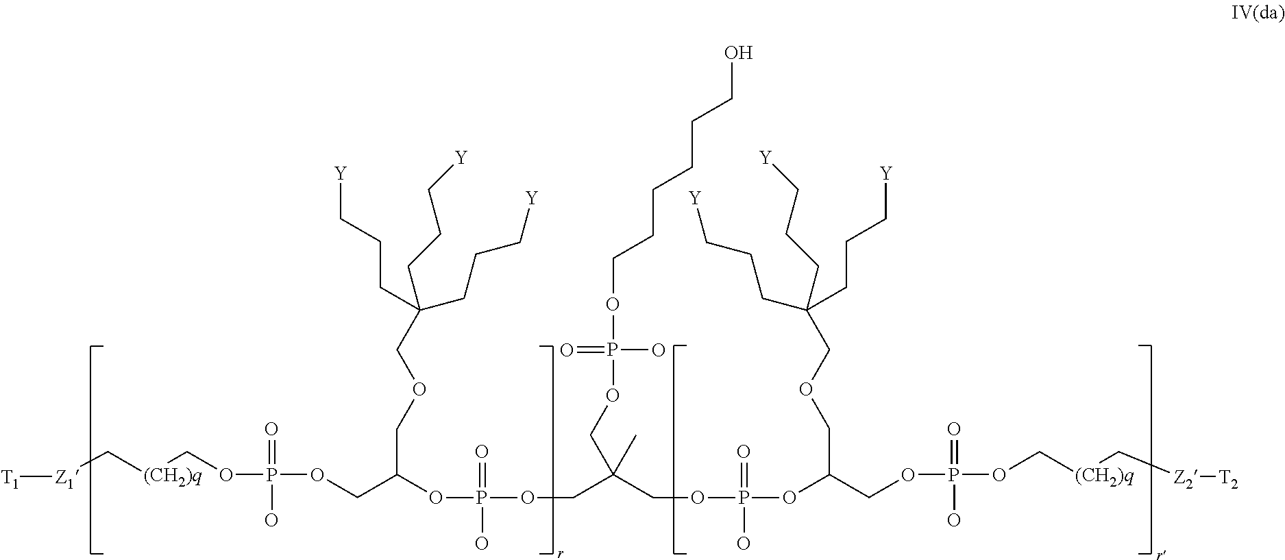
[T1][Z1]C[(CH2)q]COP(=O)(O)OCC(OP(=O)(O)OCC(COP(=O)(O)OC(COP(=O)(O)OC[(CH2)q]C[Z2][T2])COCC(CCC[Y])(CCC[Y])CCC[Y])(C)COP(OCCCCCCO)(O)=O)COCC(CCC[Y])(CCC[Y])CCC[Y]
